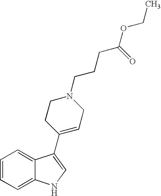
C1=CC=C2C(=C1)C(C1=CCN(CCCC(OCC)=O)CC1)=CN2
